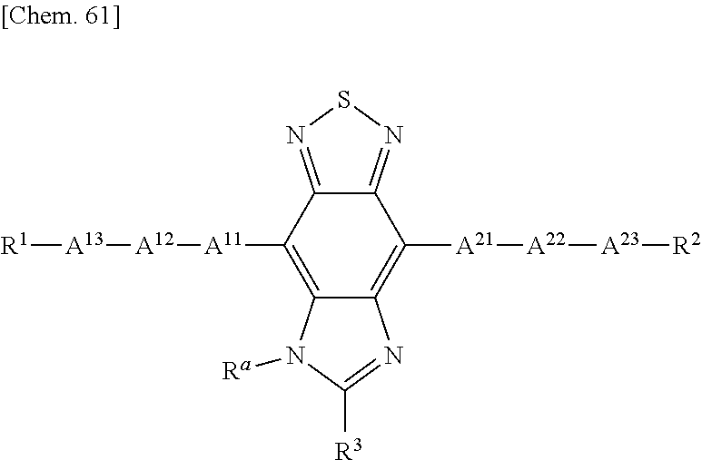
C12=NSN=C1C([A11][A12][A13][R1])=C1C(=C2[A21][A22][A23][R2])N=C([R3])N1[Ra]
